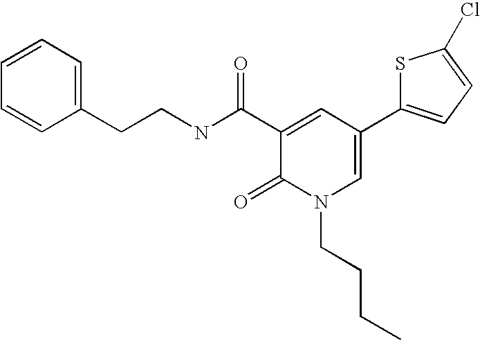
C(C1=CC=CC=C1)CNC(C1=CC(C2=CC=C(Cl)S2)=CN(CCCC)C1=O)=O
